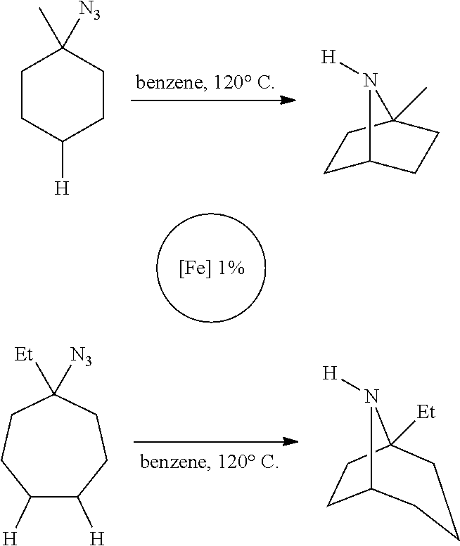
C1([H])C([H])CCC([Et])([N3])CC1.C12CCC([Et])(N1[H])CCC2.C1C([H])CCC(C)([N3])C1.C1C2CCC(C)(C1)N2[H]
